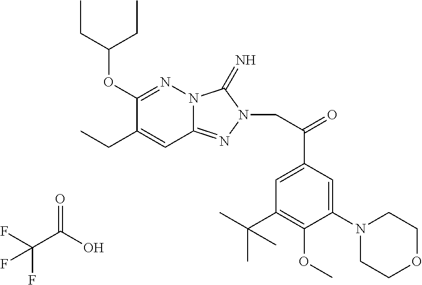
C(CC)(CC)OC1=NN2C(=NN(CC(=O)C3=CC(C(C)(C)C)=C(OC)C(N4CCOCC4)=C3)C2=N)C=C1CC.C(C(O)=O)(F)(F)F
